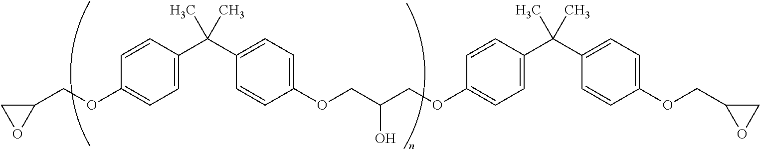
C1=C(C(C2=CC=C(OCC(O)COC3=CC=C(C(C)(C4=CC=C(OCC5OC5)C=C4)C)C=C3)C=C2)(C)C)C=CC(OCC2CO2)=C1
